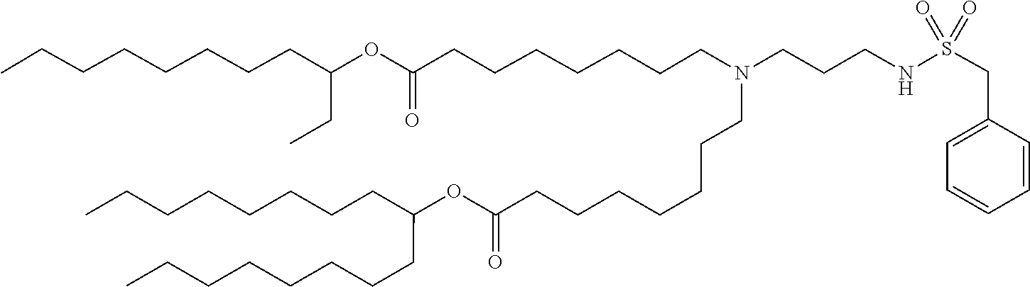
O(C(=O)CCCCCCCN(CCCNS(CC1=CC=CC=C1)(=O)=O)CCCCCCCC(OC(CC)CCCCCCCC)=O)C(CCCCCCCC)CCCCCCCC
